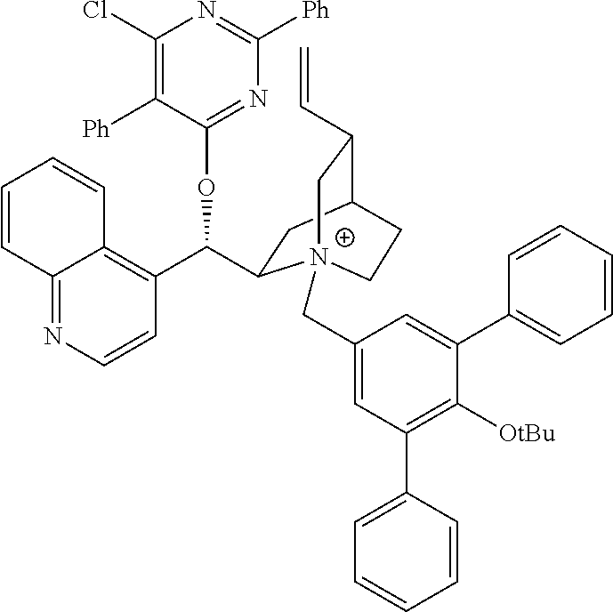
C1(C(OC2=NC([Ph])=NC(Cl)=C2[Ph])C2CC3C(C=C)C[N+]2(CC2=CC(C4=CC=CC=C4)=C([OtBu])C(C4=CC=CC=C4)=C2)CC3)=C2C(=NC=C1)C=CC=C2
